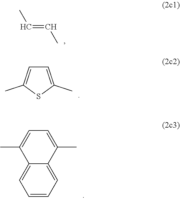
CC=CC.C1=C(C)SC(C)=C1.C1=CC=C2C(=C1)C(C)=CC=C2C
